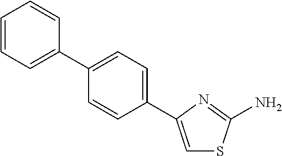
C1=CC=C(C2=CC=C(C3=CSC(N)=N3)C=C2)C=C1
